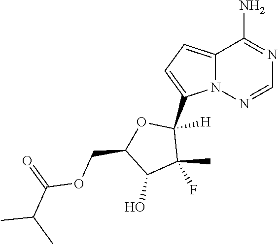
C1=NN2C(C3([H])OC(COC(C(C)C)=O)C(O)C3(C)F)=CC=C2C(N)=N1
